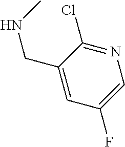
N1=C(Cl)C(CNC)=CC(F)=C1
